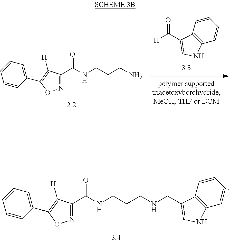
C1=CC2=C(C=C1)NC=C2C(=O)[H].C1(C2=C([H])C(C(NCCCN)=O)=NO2)=CC=CC=C1.C1(C2=C([H])C(C(NCCCNCC3=CNC4=C3C=CC=C4)=O)=NO2)=CC=CC=C1
